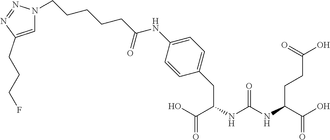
OC(C(NC(NC(C(O)=O)CC1=CC=C(NC(=O)CCCCCN2C=C(CCCF)N=N2)C=C1)=O)CCC(O)=O)=O
